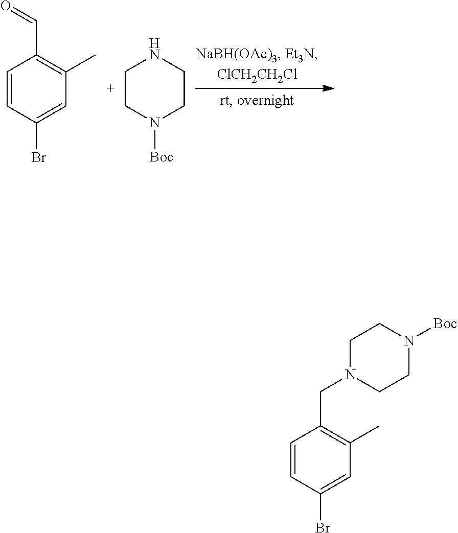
C1=CC(Br)=CC(C)=C1C=O.C1CN([Boc])CCN1.C1=CC(Br)=CC(C)=C1CN1CCN([Boc])CC1
